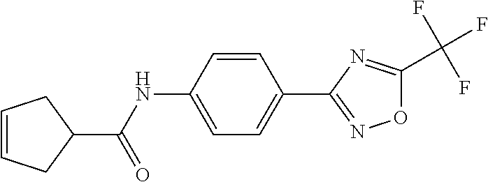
C1=CC(NC(C2CC=CC2)=O)=CC=C1C1=NOC(C(F)(F)F)=N1
